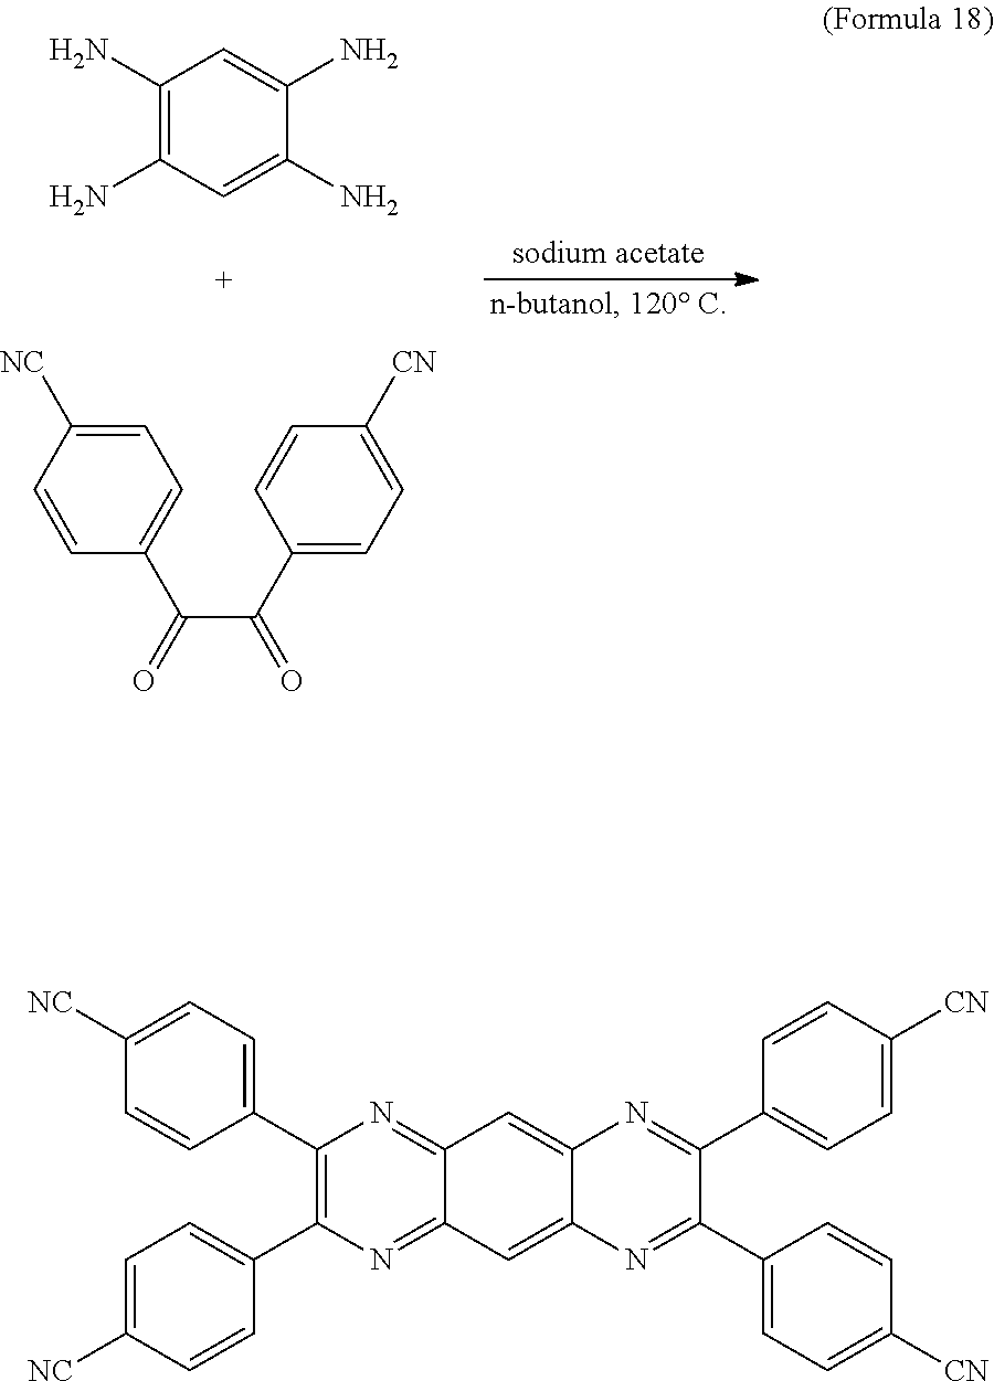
C1(N)=C(N)C=C(N)C(N)=C1.C1=C([NC])C=CC(C(C(C2=CC=C([CN])C=C2)=O)=O)=C1.C1=C([NC])C=CC(C2=C(C3=CC=C([NC])C=C3)N=C3C(=N2)C=C2C(=C3)N=C(C3=CC=C([CN])C=C3)C(C3=CC=C([CN])C=C3)=N2)=C1
